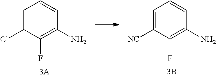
C1(Cl)=CC=CC(N)=C1F.C1([NC])=CC=CC(N)=C1F
